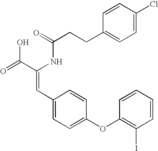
C(=O)(NC(C(=O)O)=CC1=CC=C(OC2=C(I)C=CC=C2)C=C1)CCC1=CC=C(Cl)C=C1
